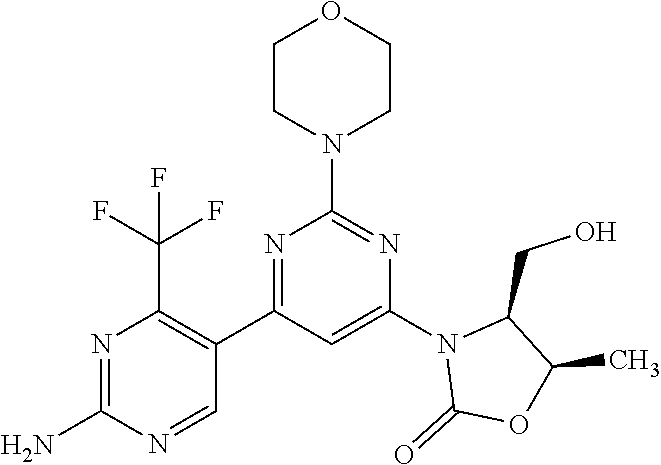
C1(N)=NC(C(F)(F)F)=C(C2=NC(N3CCOCC3)=NC(N3C(=O)OC(C)C3CO)=C2)C=N1
